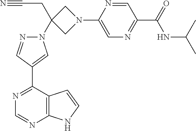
N#CCC1(N2N=CC(C3=NC=NC4=C3C=CN4)=C2)CN(C2=CN=C(C(NC(C)C)=O)C=N2)C1
